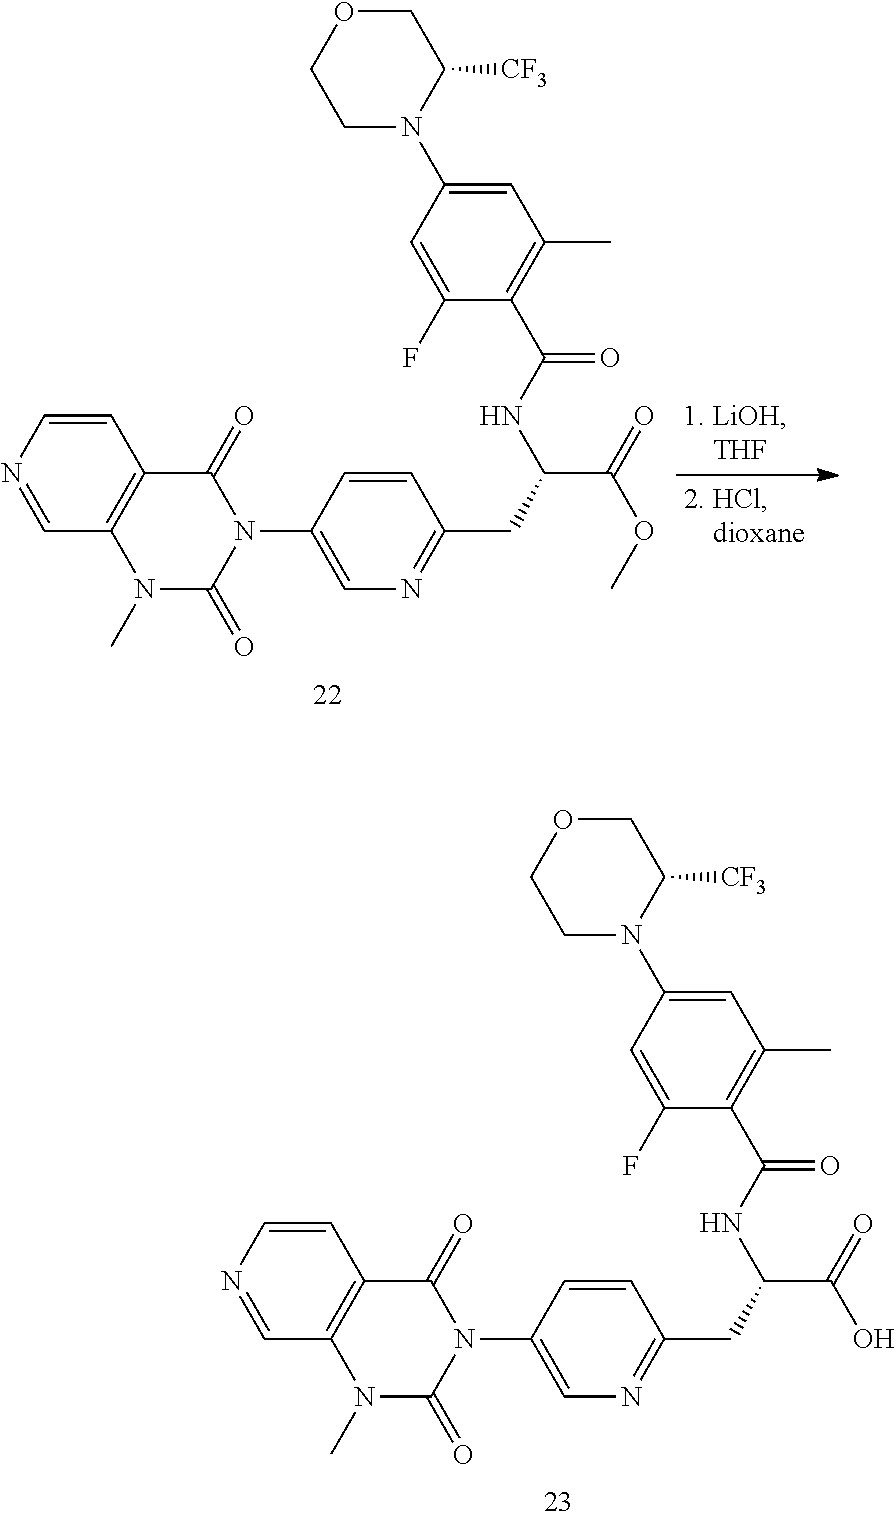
C1=CN=CC2=C1C(=O)N(C1=CN=C(CC(C(=O)O)NC(=O)C3=C(C)C=C(N4C([CF3])COCC4)C=C3F)C=C1)C(=O)N2C.C1=CN=CC2=C1C(=O)N(C1=CN=C(CC(C(=O)OC)NC(=O)C3=C(C)C=C(N4C([CF3])COCC4)C=C3F)C=C1)C(=O)N2C
